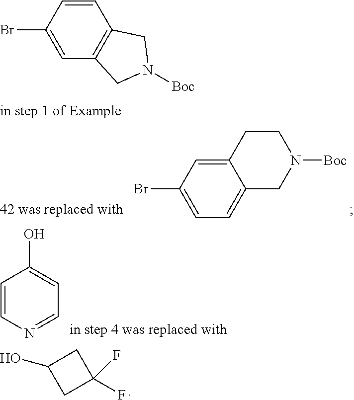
C1(O)CC(F)(F)C1.C12=CC=C(Br)C=C1CCN([Boc])C2.C1=CN=CC=C1O.C1=C(Br)C=CC2=C1CN([Boc])C2
